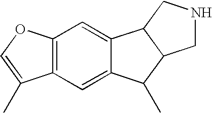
C12=C(C=C3C(=C1)C1C(C3C)CNC1)C(C)=CO2
